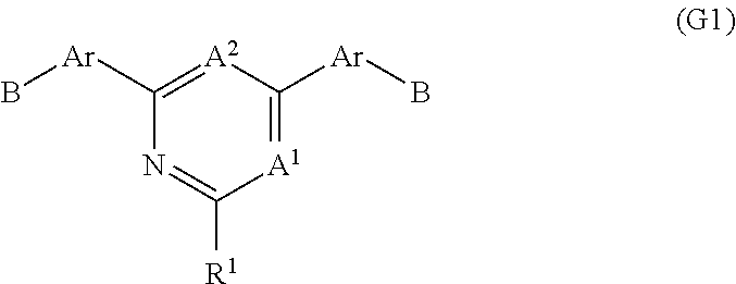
C1([Ar]B)=[A2]C([Ar]B)=[A1]C([R1])=N1
